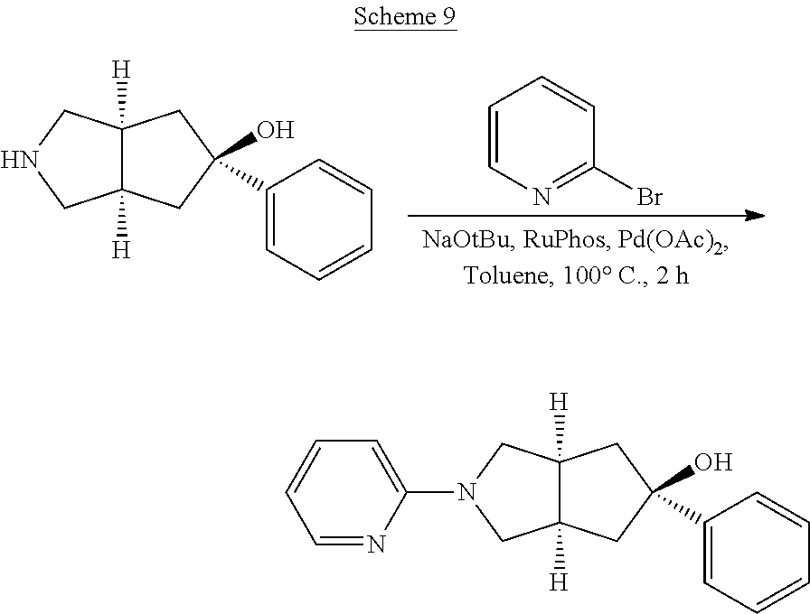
C12([H])C([H])(CC(O)(C3=CC=CC=C3)C1)CNC2.C1=CN=C(Br)C=C1.C12([H])C([H])(CC(O)(C3=CC=CC=C3)C1)CN(C1=CC=CC=N1)C2
